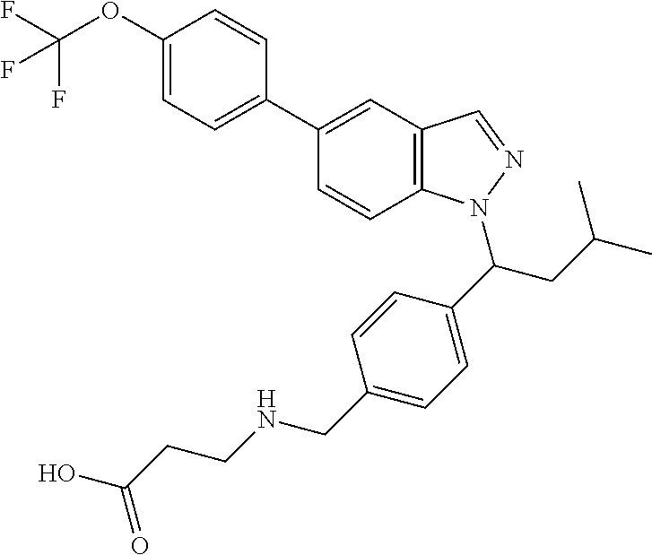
C1=CC2=C(C=C1C1=CC=C(OC(F)(F)F)C=C1)C=NN2C(CC(C)C)C1=CC=C(CNCCC(O)=O)C=C1
